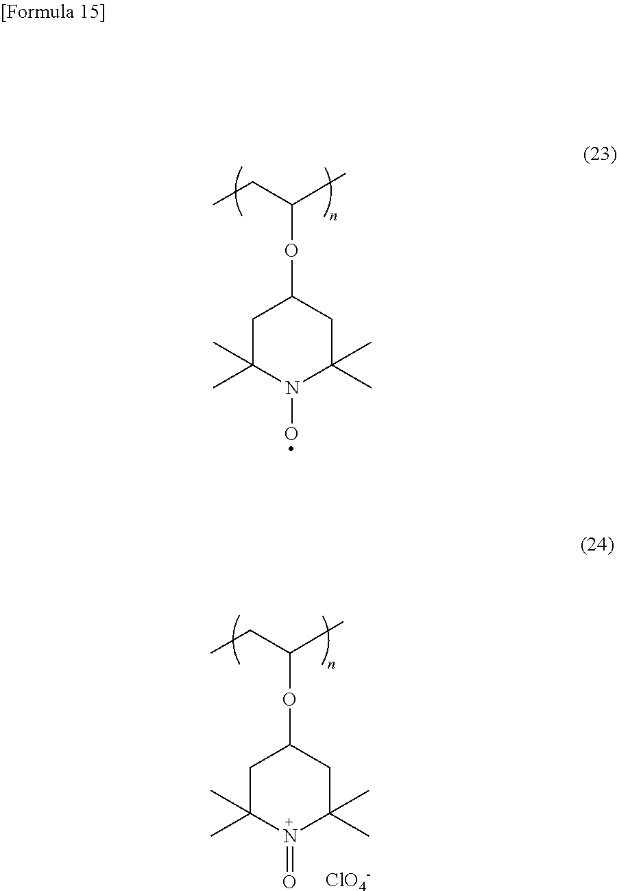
C1C(C)(C)N(O)C(C)(C)CC1OC(CC)C.C1C(C)(C)N(=O)C(C)(C)CC1OC(CC)C.[ClO4-]
